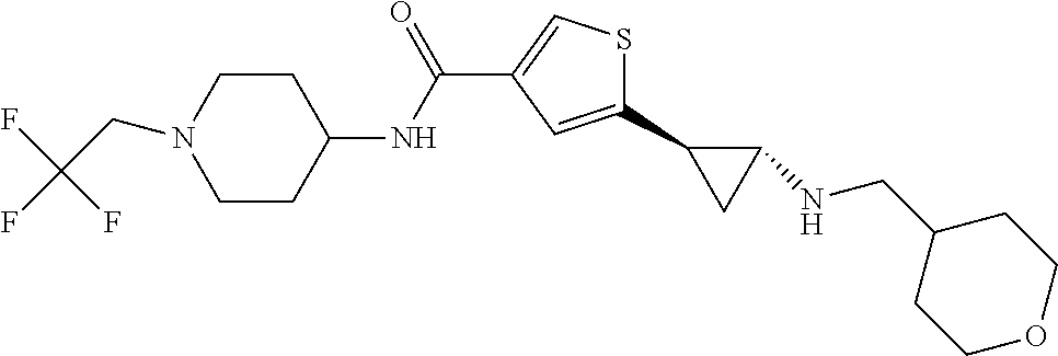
C1(C2CC2NCC2CCOCC2)=CC(C(NC2CCN(CC(F)(F)F)CC2)=O)=CS1
